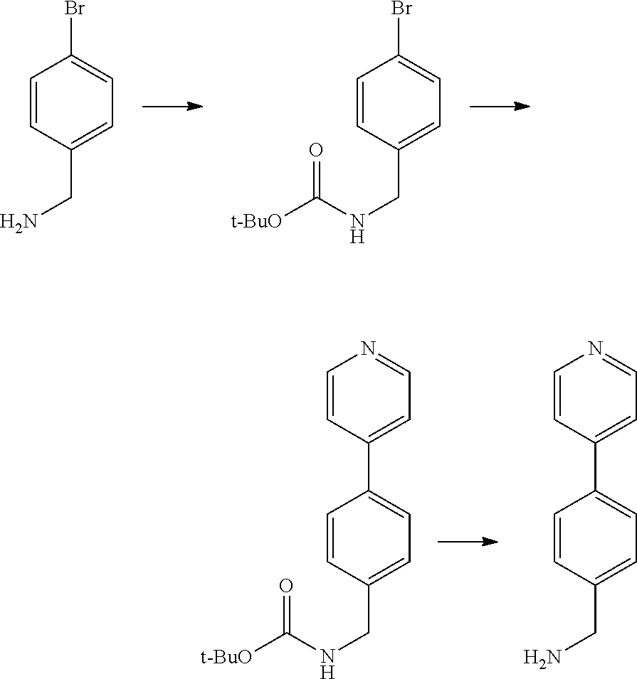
C1=CC(CN)=CC=C1Br.C1=CC(CNC([t-BuO])=O)=CC=C1Br.C1=CC(CNC([t-BuO])=O)=CC=C1C1=CC=NC=C1.C1=CC(CN)=CC=C1C1=CC=NC=C1
